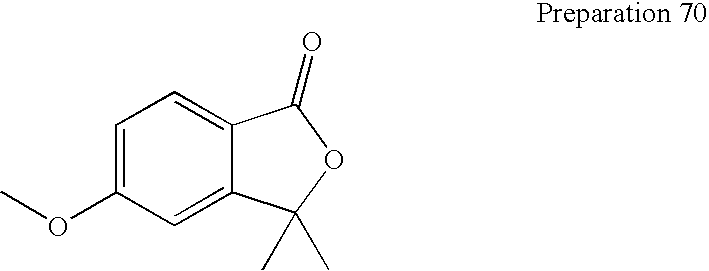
C1=C(OC)C=C2C(=C1)C(=O)OC2(C)C
